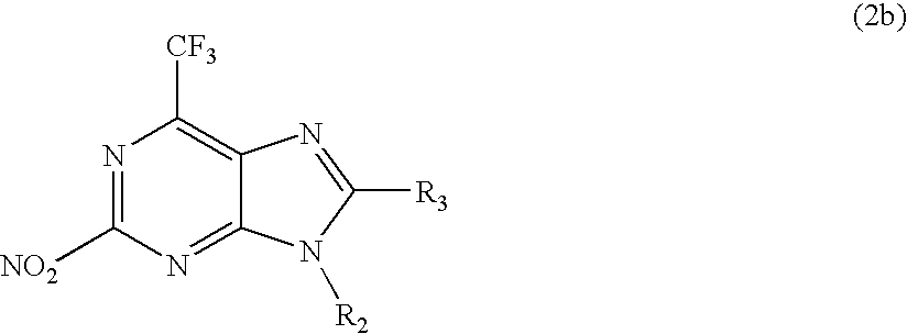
N1=C([NO2])N=C2C(=C1[CF3])N=C([R3])N2[R2]
